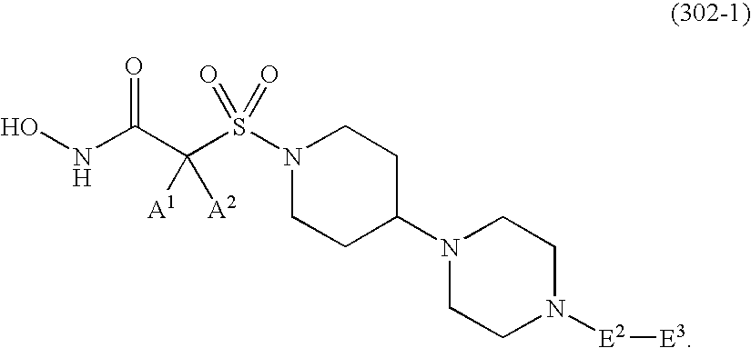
ONC(C(S(N1CCC(N2CCN([E2][E3])CC2)CC1)(=O)=O)([A1])[A2])=O
